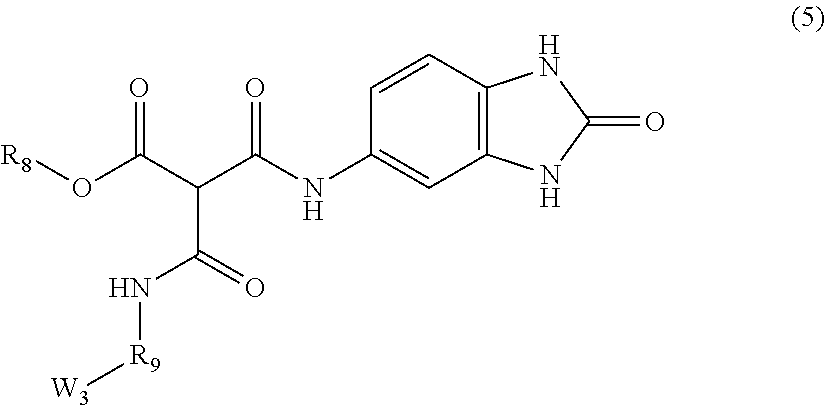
C1=CC2=C(C=C1NC(C(C(O[R8])=O)C(=O)N[R9][W3])=O)NC(=O)N2
